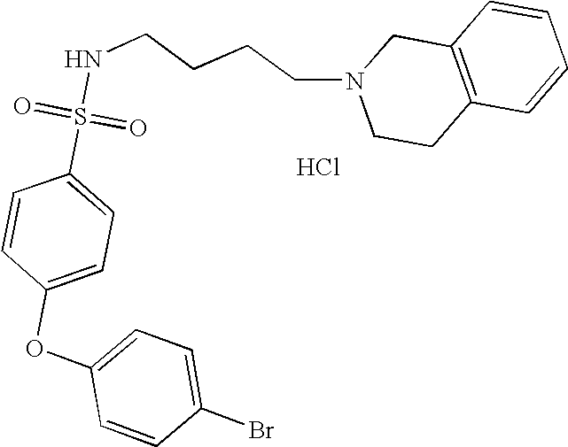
C1=CC(OC2=CC=C(Br)C=C2)=CC=C1S(=O)(=O)NCCCCN1CCC2=C(C1)C=CC=C2.Cl
